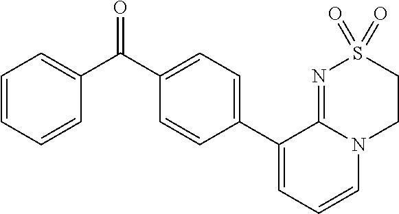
C1(C2=CC=CN3C2=NS(=O)(=O)CC3)=CC=C(C(C2=CC=CC=C2)=O)C=C1
